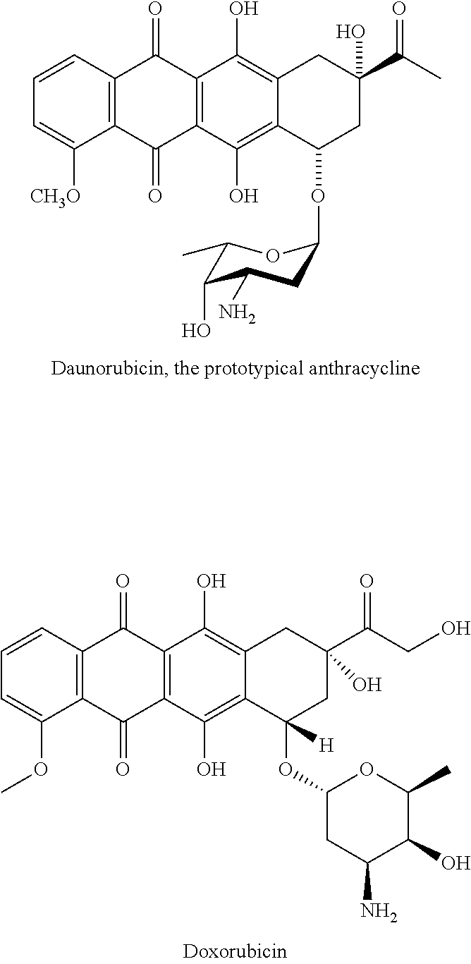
C12=C(C=CC=C1[CH3O])C(=O)C1=C(C2=O)C(O)=C2C(=C1O)CC(C(C)=O)(O)CC2OC1CC(N)C(O)C(C)O1.C12=C(C=CC=C1OC)C(=O)C1=C(C2=O)C(O)=C2C(=C1O)CC(C(CO)=O)(O)CC2(OC1CC(N)C(O)C(C)O1)[H]
